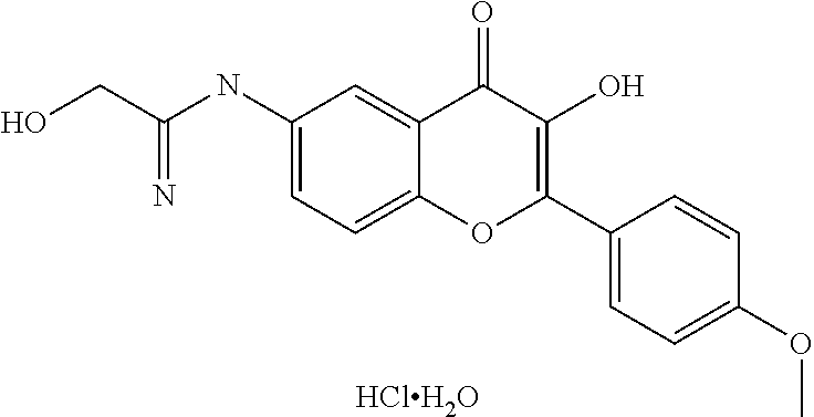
C1(NC(CO)=N)=CC=C2C(=C1)C(=O)C(O)=C(C1=CC=C(OC)C=C1)O2.[HClH2O]
